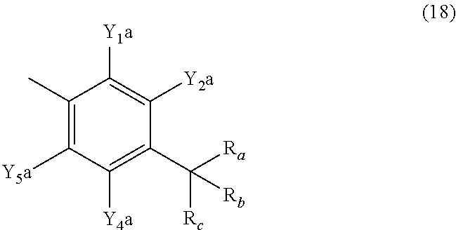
C1(C)=C([Y5a])C([Y4a])=C(C([Ra])([Rc])[Rb])C([Y2a])=C1[Y1a]
